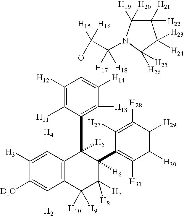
C1([H3])=C([H4])C2=C(C([H2])=C1[D1O])C([H10])([H9])C([H8])([H7])C([H6])(C1=C([H31])C([H30])=C([H29])C([H28])=C1[H27])C2([H5])C1=C([H13])C([H14])=C(OC(C([H17])([H18])N2C([H20])([H19])C([H22])([H21])C([H23])([H24])C2([H26])[H25])([H16])[H15])C([H12])=C1[H11]
